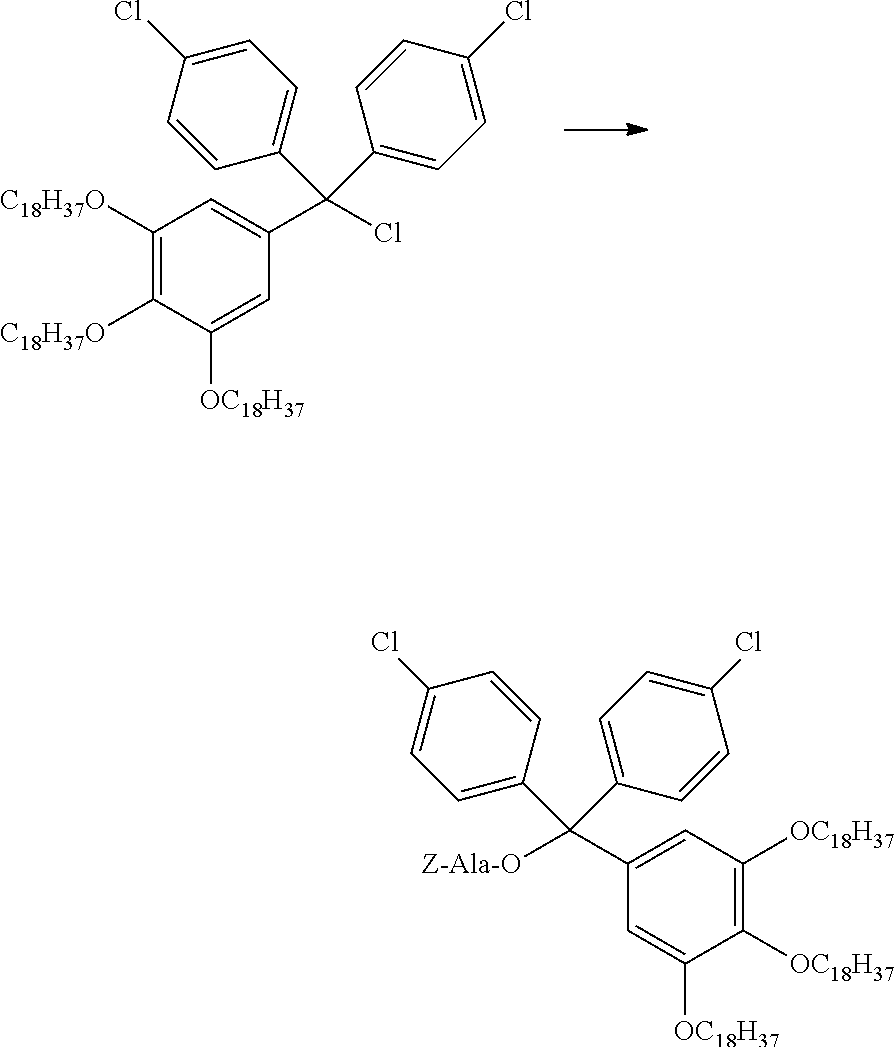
C1([C18H37O])=C([C18H37O])C([OC18H37])=CC(C(Cl)(C2=CC=C(Cl)C=C2)C2=CC=C(Cl)C=C2)=C1.C1([OC18H37])=C([OC18H37])C([OC18H37])=CC(C([Z-Ala-O])(C2=CC=C(Cl)C=C2)C2=CC=C(Cl)C=C2)=C1
